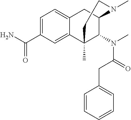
C1=C(C(N)=O)C=C2C(=C1)CC1C(N(C(CC3=CC=CC=C3)=O)C)C2(C)CCN1C
